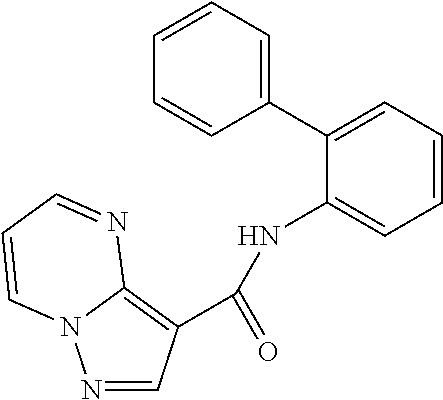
N1=CC(C(=O)NC2=CC=CC=C2C2=CC=CC=C2)=C2N1C=CC=N2
